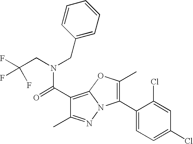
C1(C(=O)N(CC(F)(F)F)CC2=CC=CC=C2)=C2N(N=C1C)C(C1=CC=C(Cl)C=C1Cl)=C(C)O2
